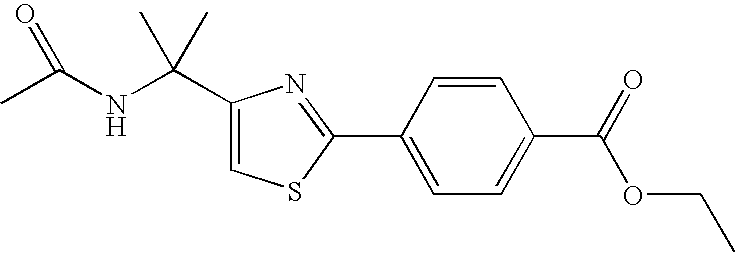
C1(C(NC(C)=O)(C)C)=CSC(C2=CC=C(C(=O)OCC)C=C2)=N1
